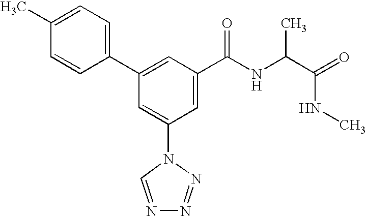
C1(C2=CC(C(NC(C(NC)=O)C)=O)=CC(N3C=NN=N3)=C2)=CC=C(C)C=C1
